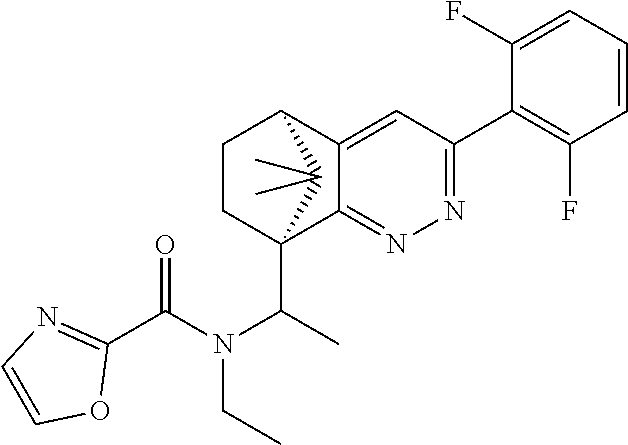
C12=CC(C3=C(F)C=CC=C3F)=NN=C1C1(C(N(CC)C(C3=NC=CO3)=O)C)CCC2C1(C)C
